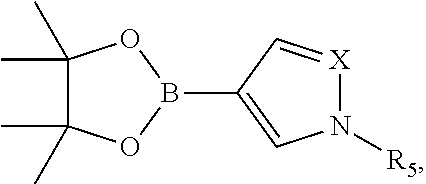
C1(C)(C)C(C)(C)OB(C2=CN([R5])[X]=C2)O1
